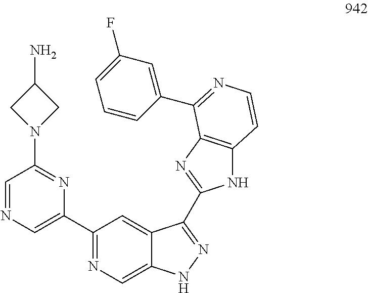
C1=C(C2=NC=C3C(=C2)C(C2=NC4=C(N2)C=CN=C4C2=CC(F)=CC=C2)=NN3)N=C(N2CC(N)C2)C=N1
